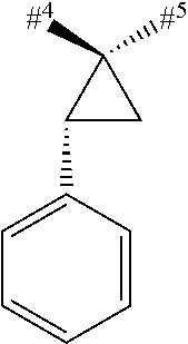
C1(C2=CC=CC=C2)CC1([#4])[#5]
